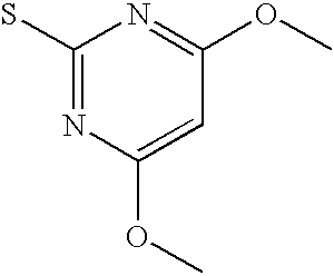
C1(S)=NC(OC)=CC(OC)=N1
